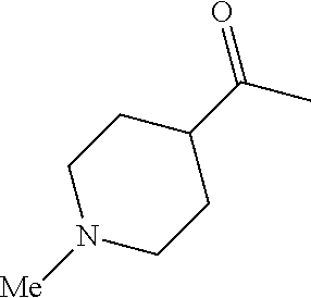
C1(C(C)=O)CCN([Me])CC1
